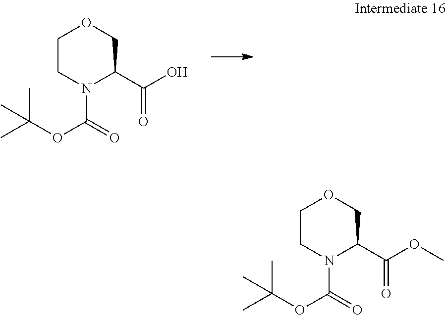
C1CN(C(=O)OC(C)(C)C)C(C(O)=O)CO1.C1CN(C(=O)OC(C)(C)C)C(C(OC)=O)CO1
